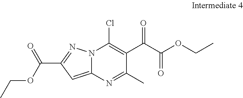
ClC1=C(C(C(OCC)=O)=O)C(C)=NC2=CC(C(OCC)=O)=NN12
